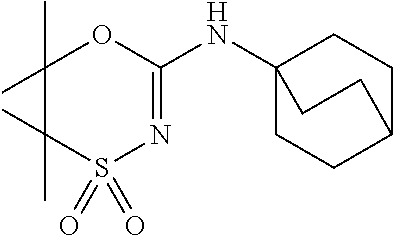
S1(=O)(=O)N=C(NC23CCC(CC2)CC3)OC(C)(C)C1(C)C
